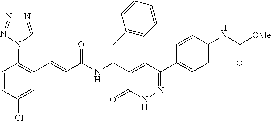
C1=CC(Cl)=CC(C=CC(NC(C2=CC(C3=CC=C(NC([OMe])=O)C=C3)=NNC2=O)CC2=CC=CC=C2)=O)=C1N1C=NN=N1
